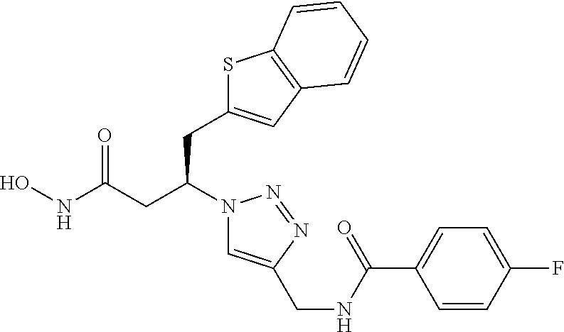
S1C(CC(CC(NO)=O)N2C=C(CNC(C3=CC=C(F)C=C3)=O)N=N2)=CC2=C1C=CC=C2
